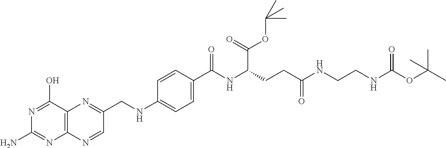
C12=C(N=CC(CNC3=CC=C(C(NC(CCC(=O)NCCNC(=O)OC(C)(C)C)C(=O)OC(C)(C)C)=O)C=C3)=N1)N=C(N)N=C2O
